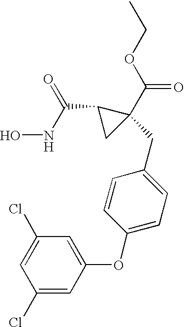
ONC(C1CC1(C(OCC)=O)CC1=CC=C(OC2=CC(Cl)=CC(Cl)=C2)C=C1)=O
